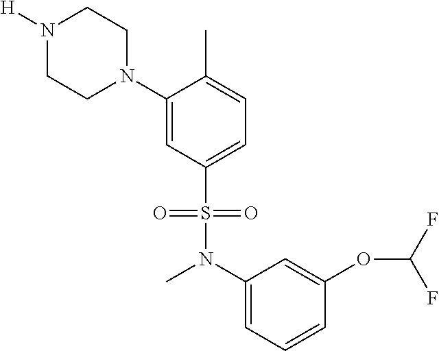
N1([H])CCN(C2=CC(S(N(C3=CC=CC(OC(F)F)=C3)C)(=O)=O)=CC=C2C)CC1
